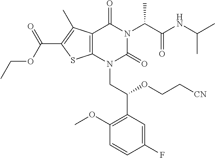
C1(F)=CC(C(OCC[CN])CN2C(=O)N(C(C(=O)NC(C)C)C)C(=O)C3=C2SC(C(OCC)=O)=C3C)=C(OC)C=C1
